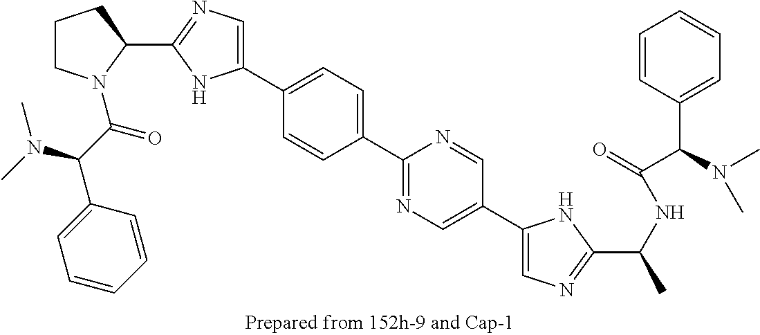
C1CN(C(C(N(C)C)C2=CC=CC=C2)=O)C(C2=NC=C(C3=CC=C(C4=NC=C(C5=CN=C(C(C)NC(=O)C(C6=CC=CC=C6)N(C)C)N5)C=N4)C=C3)N2)C1
